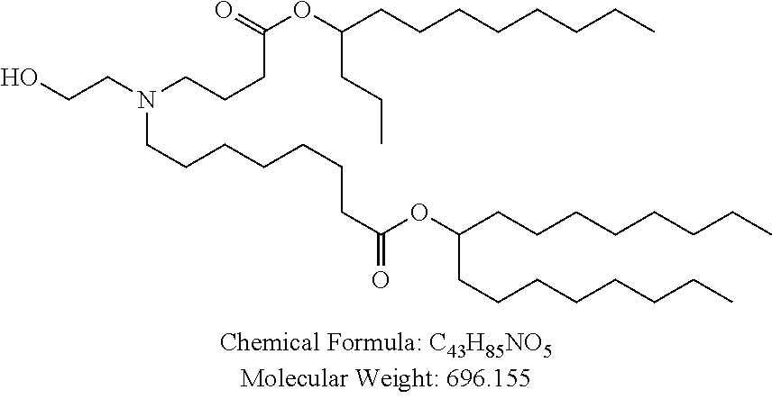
O=C(OC(CCCCCCCC)CCC)CCCN(CCO)CCCCCCCC(OC(CCCCCCCC)CCCCCCCC)=O
